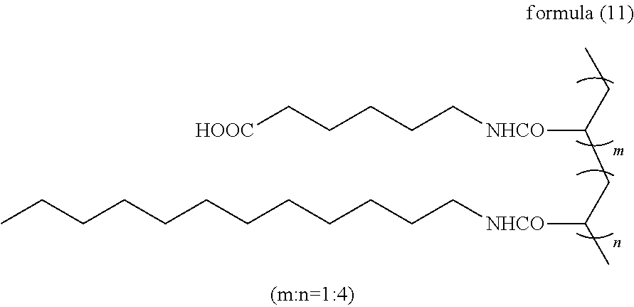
C([NHCO]CCCCC[HOOC])(CC([NHCO]CCCCCCCCCCCC)C)CC
